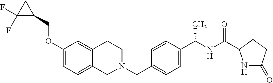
C1(OCC2CC2(F)F)=CC=C2C(=C1)CCN(CC1=CC=C(C(NC(=O)C3NC(=O)CC3)C)C=C1)C2
